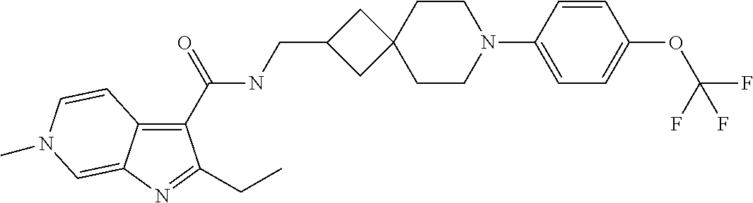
C1(C(NCC2CC3(C2)CCN(C2=CC=C(OC(F)(F)F)C=C2)CC3)=O)=C2C(=CN(C)C=C2)N=C1CC
